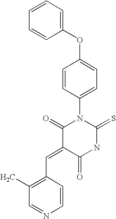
C1(OC2=CC=C(N3C(=O)C(=CC4=C(C)C=NC=C4)C(=O)NC3=S)C=C2)=CC=CC=C1
